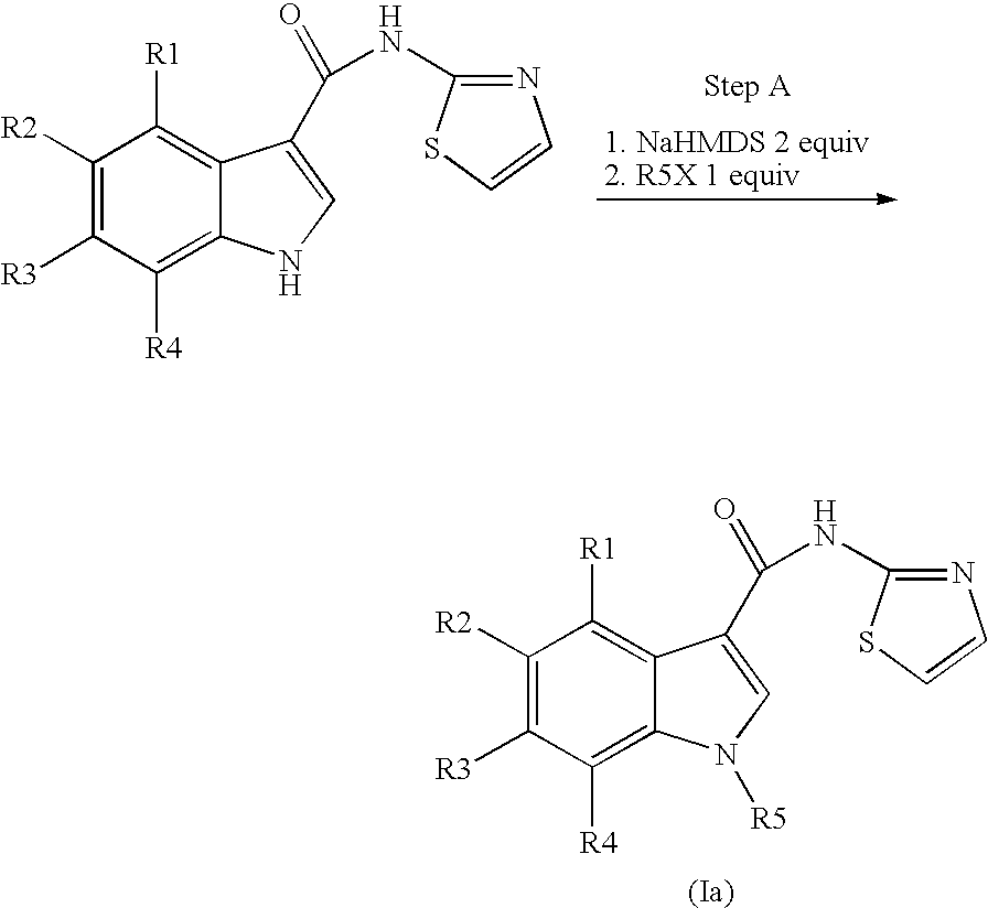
C1([R2])=C([R3])C([R4])=C2C(=C1[R1])C(C(=O)NC1=NC=CS1)=CN2.C1([R2])=C([R3])C([R4])=C2C(=C1[R1])C(C(=O)NC1=NC=CS1)=CN2[R5]
